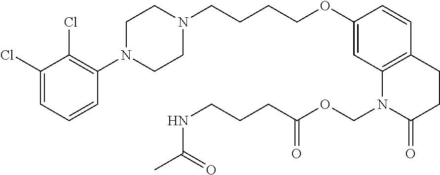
C1(Cl)=CC=CC(N2CCN(CCCCOC3=CC4=C(C=C3)CCC(=O)N4COC(=O)CCCNC(=O)C)CC2)=C1Cl
